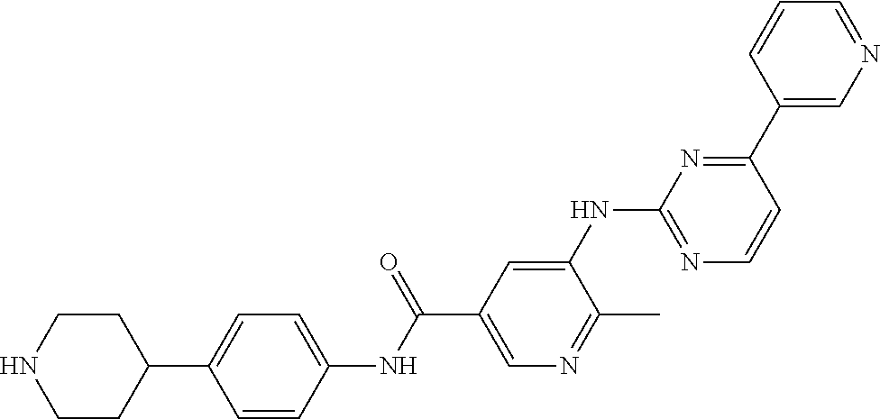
C1(C2=CC=C(NC(C3=CN=C(C)C(NC4=NC=CC(C5=CN=CC=C5)=N4)=C3)=O)C=C2)CCNCC1
